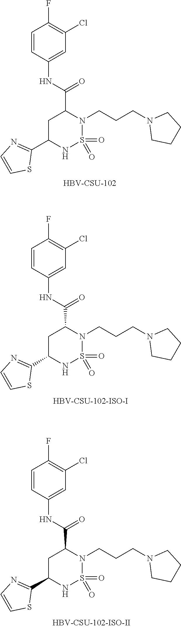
C1CN(CCCN2S(=O)(=O)NC(C3=NC=CS3)CC2C(NC2=CC(Cl)=C(F)C=C2)=O)CC1.[HBV-CSU-102].C1CN(CCCN2S(=O)(=O)NC(C3=NC=CS3)CC2C(NC2=CC(Cl)=C(F)C=C2)=O)CC1.C1CN(CCCN2S(=O)(=O)NC(C3=NC=CS3)CC2C(NC2=CC(Cl)=C(F)C=C2)=O)CC1
